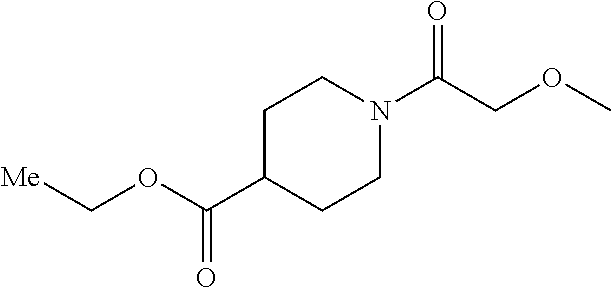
C1C(C(OC[Me])=O)CCN(C(COC)=O)C1
